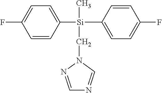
FC1=CC=C([Si](C2=CC=C(F)C=C2)(C)CN2N=CN=C2)C=C1
